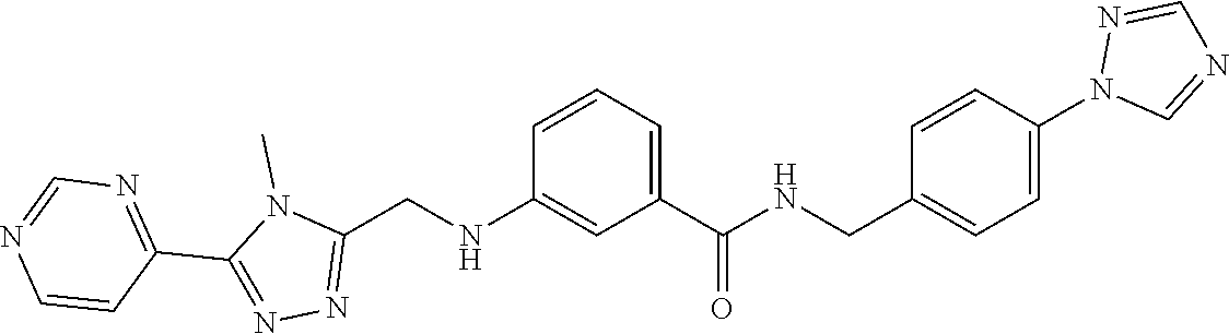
C1(C2=NN=C(CNC3=CC(C(=O)NCC4=CC=C(N5C=NC=N5)C=C4)=CC=C3)N2C)=NC=NC=C1
